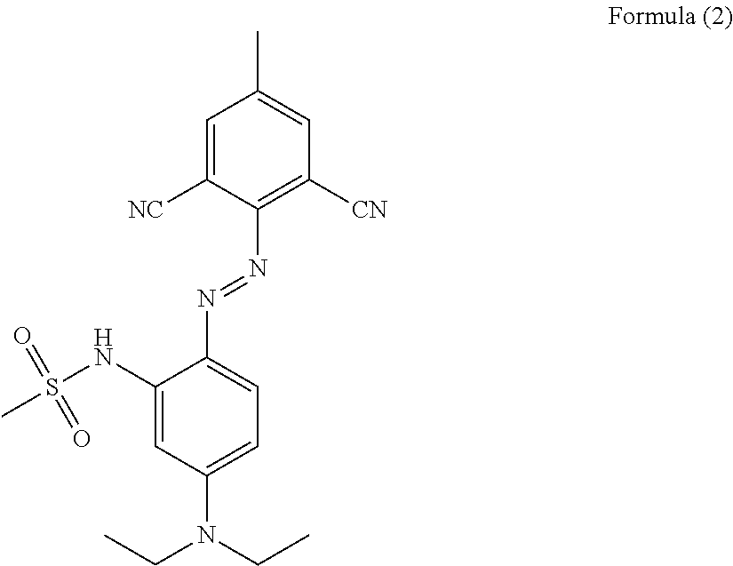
C1=C([NC])C(N=NC2=CC=C(N(CC)CC)C=C2NS(C)(=O)=O)=C([CN])C=C1C
